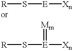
[R]S[E][Xn].[R]S[E]([Xn])=[Mm]
